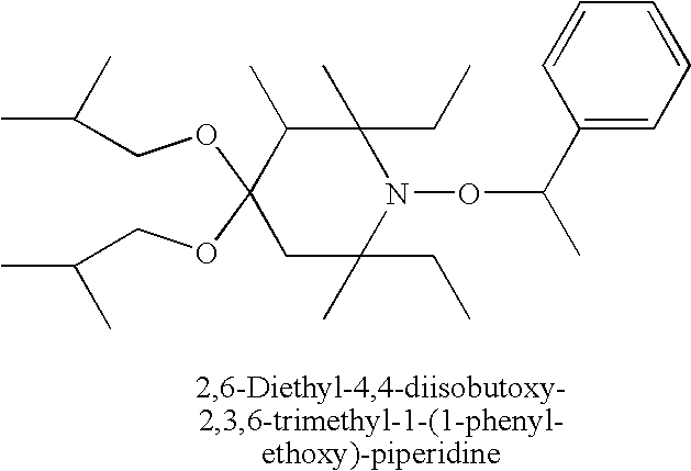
C(OC1(OCC(C)C)C(C)C(C)(CC)N(OC(C)C2=CC=CC=C2)C(C)(CC)C1)C(C)C
